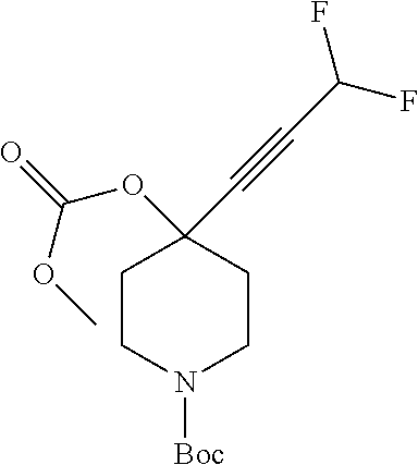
C1CN([Boc])CCC1(OC(=O)OC)C#CC(F)F
